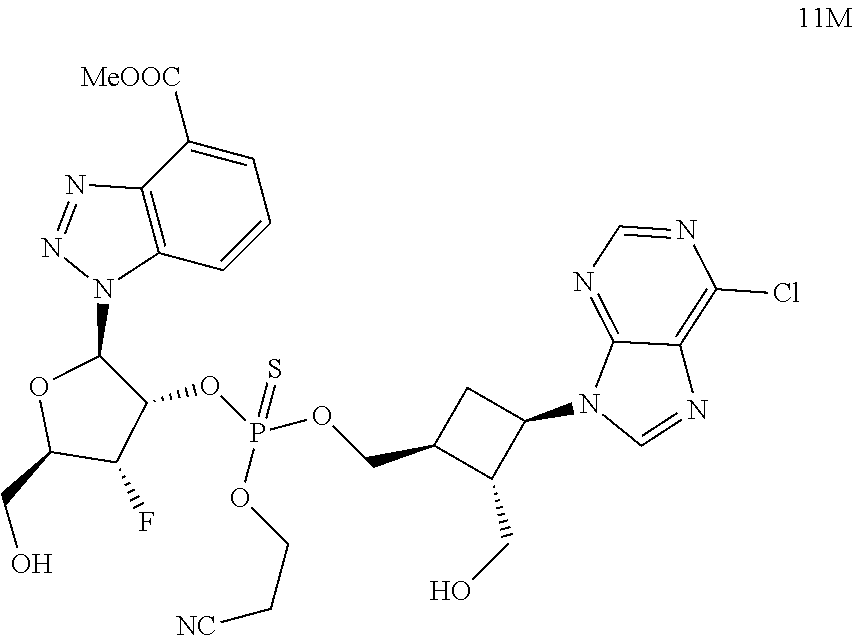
C1=C([MeOOC])C2=C(C=C1)N(C1OC(CO)C(F)C1OP(OCC[NC])(OCC1C(CO)C(N3C=NC4=C(Cl)N=CN=C34)C1)=S)N=N2
